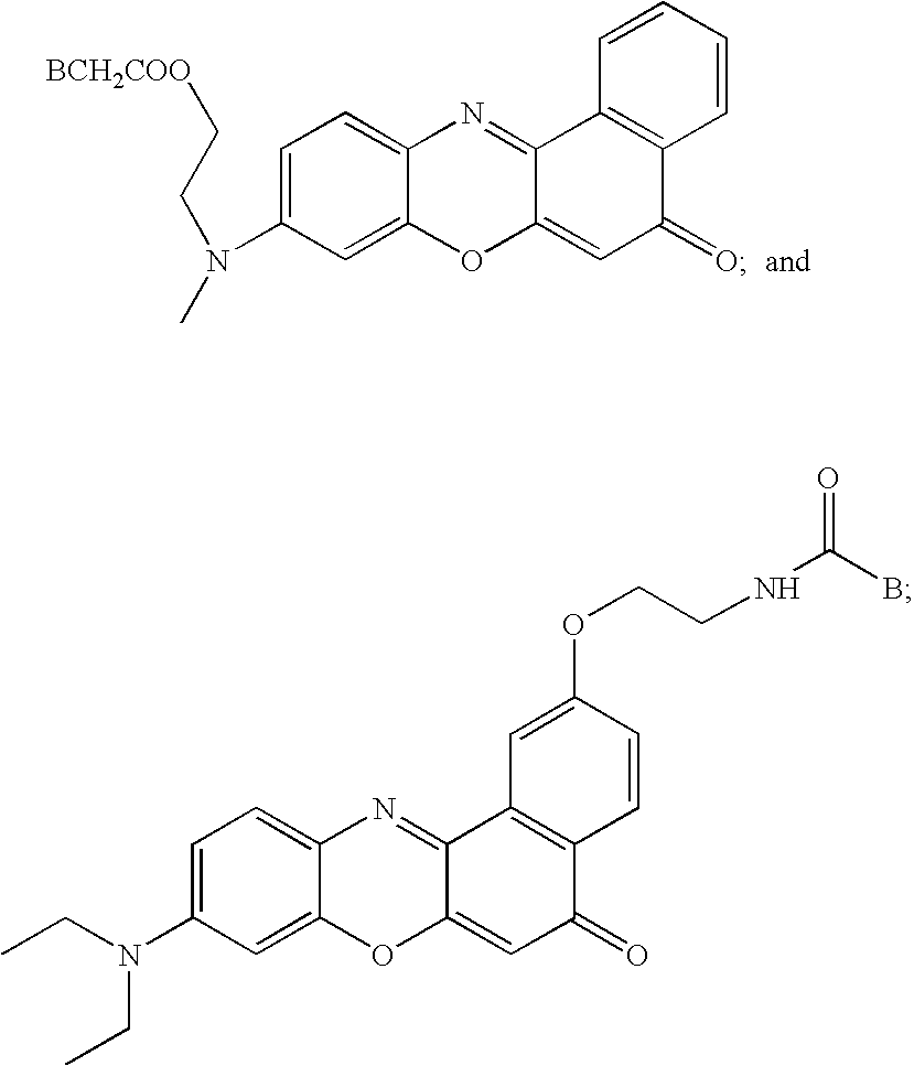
C1=C(N(C)CC[BCH2COO])C=C2C(=C1)N=C1C(=CC(=O)C3=C1C=CC=C3)O2.C1=C(N(CC)CC)C=C2C(=C1)N=C1C(=CC(=O)C3=C1C=C(OCCNC(B)=O)C=C3)O2
